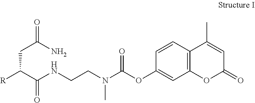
C(C(C(NCCN(C(OC1=CC2=C(C=C1)C(C)=CC(=O)O2)=O)C)=O)[R])C(N)=O
